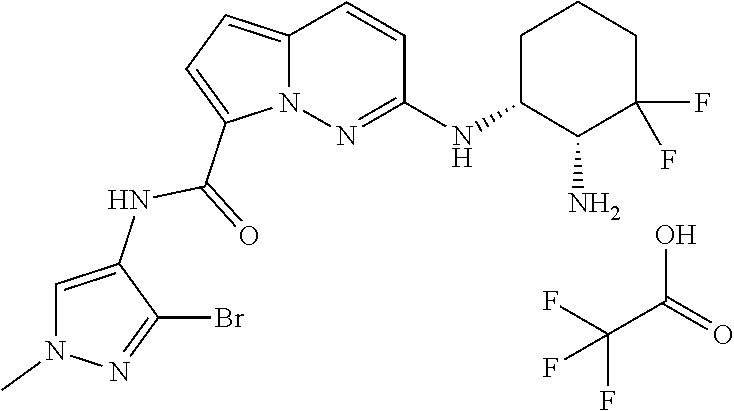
FC(F)(C(O)=O)F.N12C(=CC=C1C(=O)NC1=CN(C)N=C1Br)C=CC(NC1C(N)C(F)(F)CCC1)=N2
